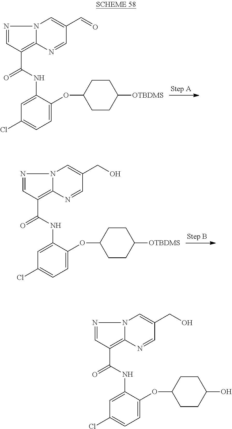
N1=CC(C(=O)NC2=CC(Cl)=CC=C2OC2CCC(O)CC2)=C2N1C=C(CO)C=N2.N1=CC(C(=O)NC2=CC(Cl)=CC=C2OC2CCC([OTBDMS])CC2)=C2N1C=C(C=O)C=N2.N1=CC(C(=O)NC2=CC(Cl)=CC=C2OC2CCC([OTBDMS])CC2)=C2N1C=C(CO)C=N2
